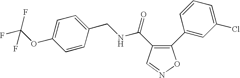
C1=CC(OC(F)(F)F)=CC=C1CNC(=O)C1=C(C2=CC(Cl)=CC=C2)ON=C1
